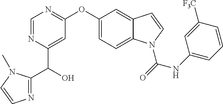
C1=NC(C(O)C2=NC=CN2C)=CC(OC2=CC=C3C(=C2)C=CN3C(NC2=CC=CC([F3C])=C2)=O)=N1
